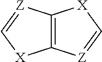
C12=C([Z]=C[X]1)[X]C=[Z]2
